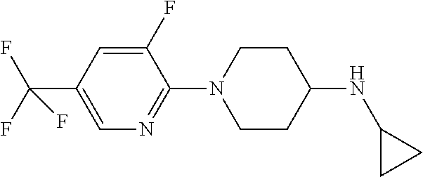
C1=C(F)C(N2CCC(NC3CC3)CC2)=NC=C1C(F)(F)F
